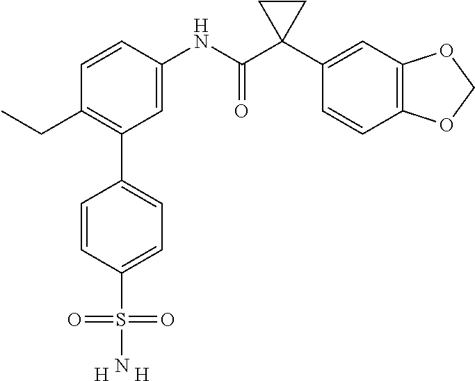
C1=C(NC(C2(C3=CC4=C(C=C3)OCO4)CC2)=O)C=CC(CC)=C1C1=CC=C(S(=O)(=O)N)C=C1.[H].[H]
